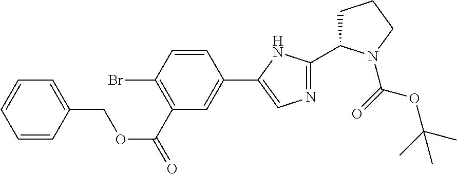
BrC1=C(C(=O)OCC2=CC=CC=C2)C=C(C2=CN=C(C3CCCN3C(OC(C)(C)C)=O)N2)C=C1
